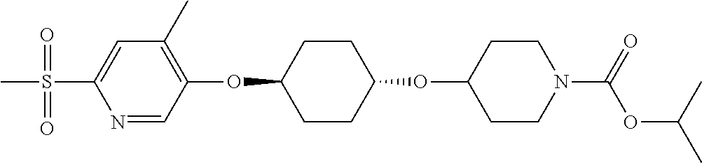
N1=CC(OC2CCC(OC3CCN(C(OC(C)C)=O)CC3)CC2)=C(C)C=C1S(C)(=O)=O
